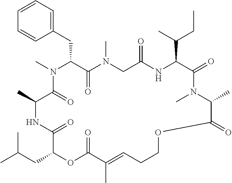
C1=CC=C(CC2C(=O)N(C)CC(=O)NC(C(C)CC)C(=O)N(C)C(C)C(=O)OCCC=C(C)C(=O)OC(CC(C)C)C(=O)NC(C)C(=O)N2C)C=C1
